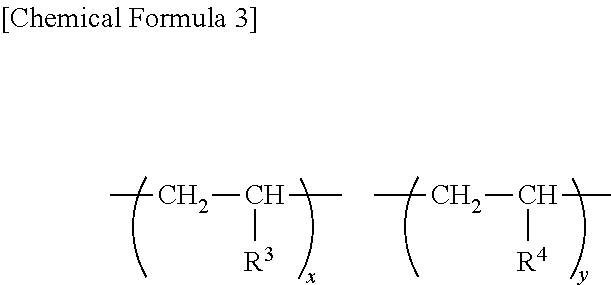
CCC([R3])C.C(C([R4])C)C
